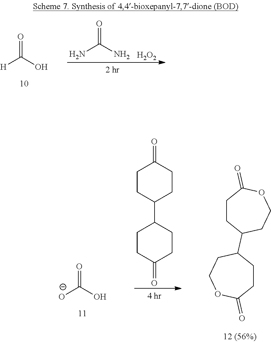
NC(N)=O.[H2O2].[H]C(O)=O.[O-]C(O)=O.C1CC(C2CCOC(=O)CC2)CCOC1=O.C1CC(C2CCC(=O)CC2)CCC1=O
